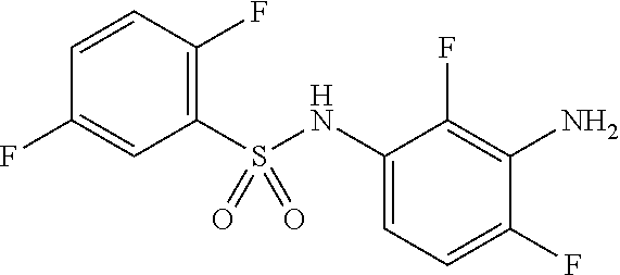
C1(NS(C2=C(F)C=CC(F)=C2)(=O)=O)=CC=C(F)C(N)=C1F
